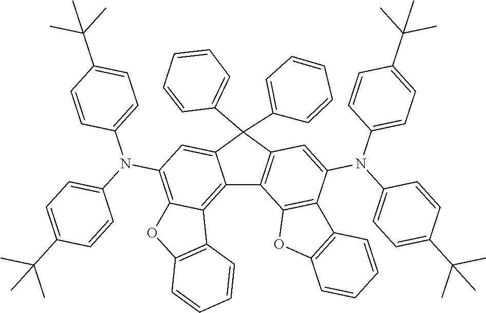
C12=C3C(=C(N(C4=CC=C(C(C)(C)C)C=C4)C4=CC=C(C(C)(C)C)C=C4)C=C1C(C1=CC=CC=C1)(C1=CC=CC=C1)C1=C2C2=C(C(N(C4=CC=C(C(C)(C)C)C=C4)C4=CC=C(C(C)(C)C)C=C4)=C1)C1=C(O2)C=CC=C1)OC1=C3C=CC=C1
